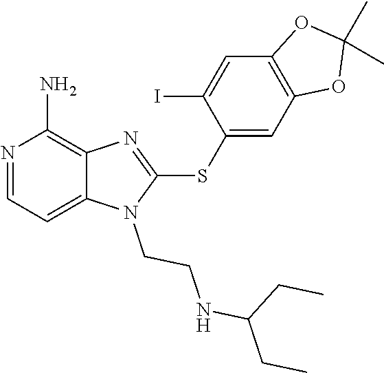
C12=CC=NC(N)=C1N=C(SC1=CC3=C(C=C1I)OC(C)(C)O3)N2CCNC(CC)CC
